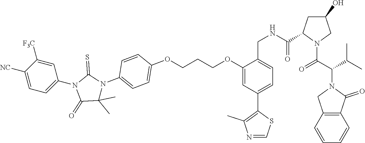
N1=CSC(C2=CC=C(CNC(=O)C3CC(O)CN3C(C(C(C)C)N3CC4=C(C3=O)C=CC=C4)=O)C(OCCCOC3=CC=C(N4C(C)(C)C(=O)N(C5=CC=C([NC])C([F3C])=C5)C4=S)C=C3)=C2)=C1C
